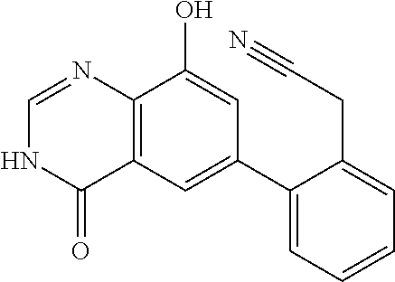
C12=C(C=C(C3=CC=CC=C3CC#N)C=C1O)C(=O)NC=N2
